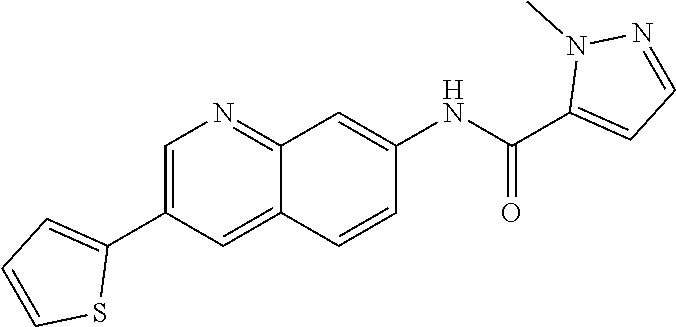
C1=C(C2=CC=CS2)C=C2C(=N1)C=C(NC(C1=CC=NN1C)=O)C=C2
